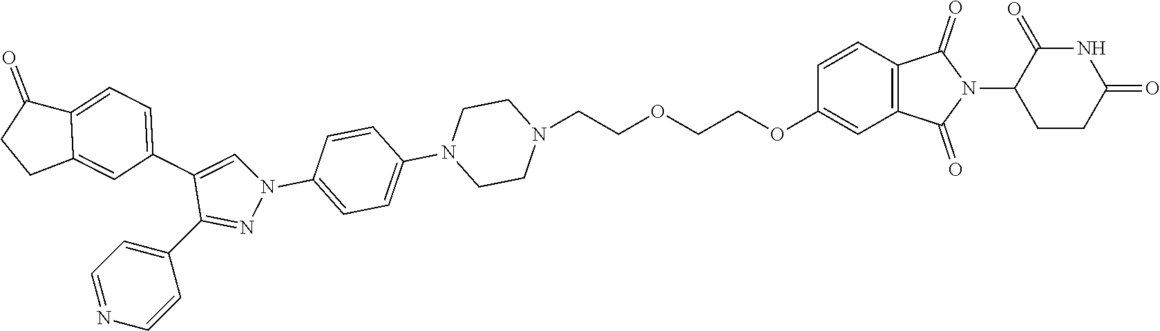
C1(C2=NN(C3=CC=C(N4CCN(CCOCCOC5=CC6=C(C=C5)C(=O)N(C5CCC(=O)NC5=O)C6=O)CC4)C=C3)C=C2C2=CC=C3C(=C2)CCC3=O)=CC=NC=C1
